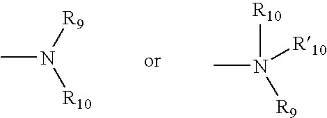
CN([R10])[R9].CN([R9])([R10])[R10]
